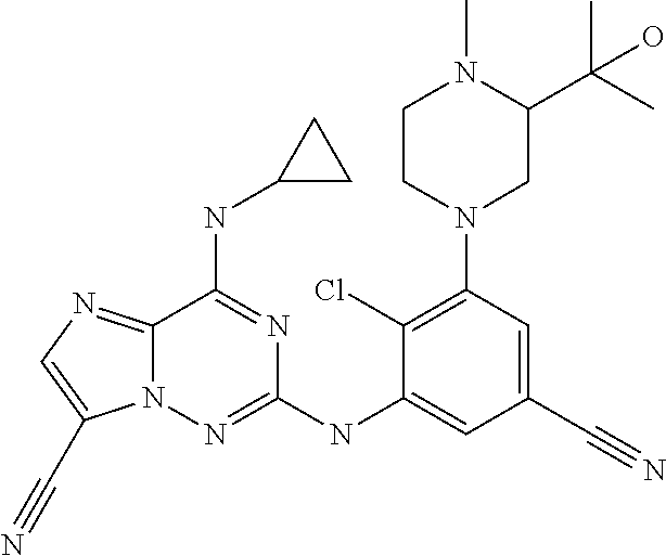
C1(Cl)=C(N2CC(C(C)(C)O)N(C)CC2)C=C(C#N)C=C1NC1=NN2C(=NC=C2C#N)C(NC2CC2)=N1
